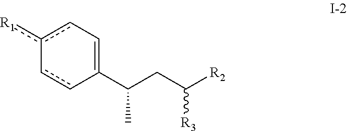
c1([R1])cC=C(C(CC([R2])[R3])C)cc-1
